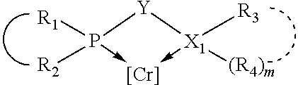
[Y]1P([R1])([R2])->[Cr]-[X1]1([R3])[(R4)m]
